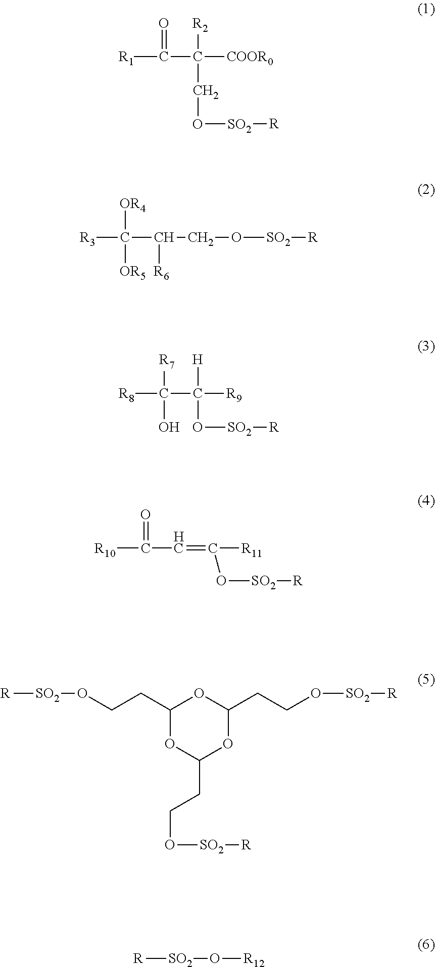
[R1]C(C([COOR0])([R2])CO[SO2][R])=O.[R3]C(C([R6])CO[SO2][R])([OR4])[OR5].[R8]C([R7])(C([R9])([H])O[SO2][R])O.[R10]C(C=C([R11])O[SO2][R])=O.[R][SO2]OCCC1OC(CCO[SO2][R])OC(CCO[SO2][R])O1.[R][SO2]O[R12]
